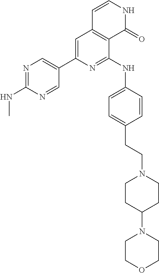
N1=C(NC)N=CC(C2=CC3=C(C(NC4=CC=C(CCN5CCC(N6CCOCC6)CC5)C=C4)=N2)C(=O)NC=C3)=C1
